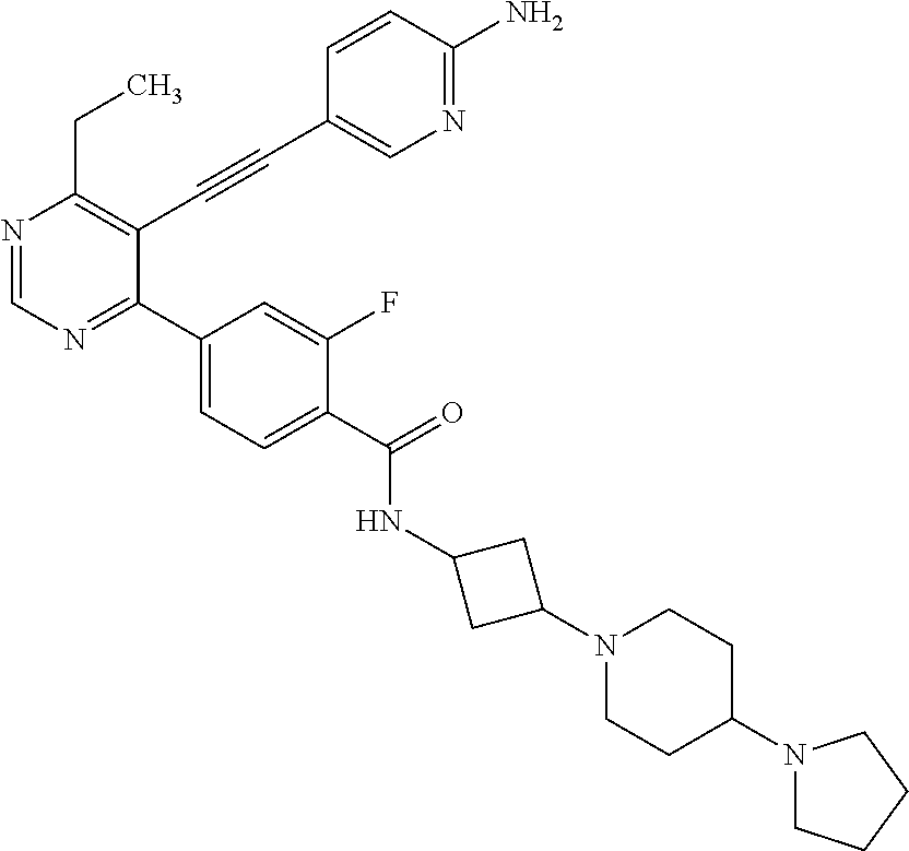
N1=CN=C(C2=CC=C(C(=O)NC3CC(N4CCC(N5CCCC5)CC4)C3)C(F)=C2)C(C#CC2=CN=C(N)C=C2)=C1CC
